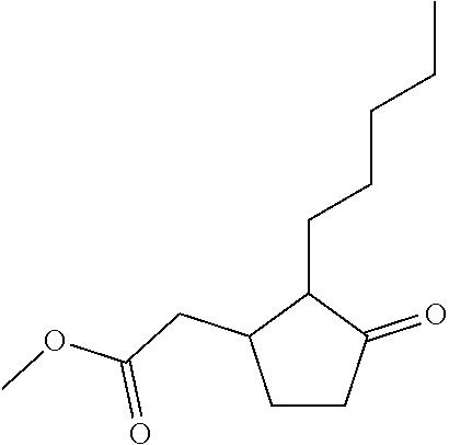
C1CC(=O)C(CCCCC)C1CC(OC)=O
